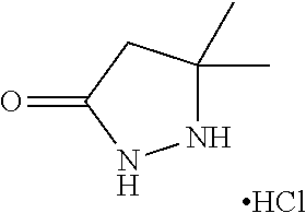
O=C1NNC(C)(C)C1.Cl
